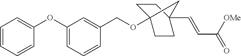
C1=CC=CC(OC2=CC=CC(COC34CCC(C=CC(=O)[OMe])(CC3)C4)=C2)=C1
